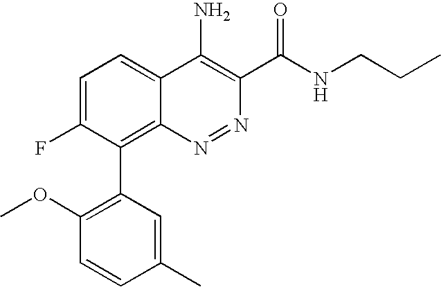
C1(C2=C3C(=CC=C2F)C(N)=C(C(NCCC)=O)N=N3)=C(OC)C=CC(C)=C1
